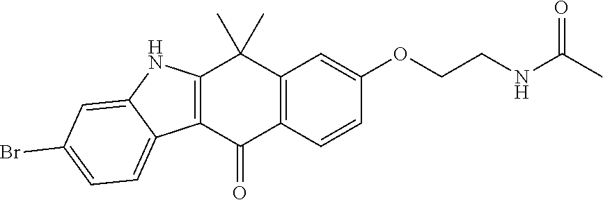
C12=C(C=CC(OCCNC(C)=O)=C1)C(=O)C1=C(C2(C)C)NC2=CC(Br)=CC=C12
